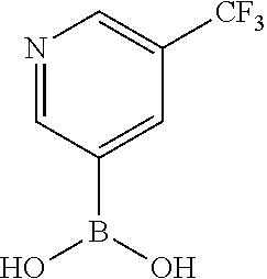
N1=CC(B(O)O)=CC([CF3])=C1
